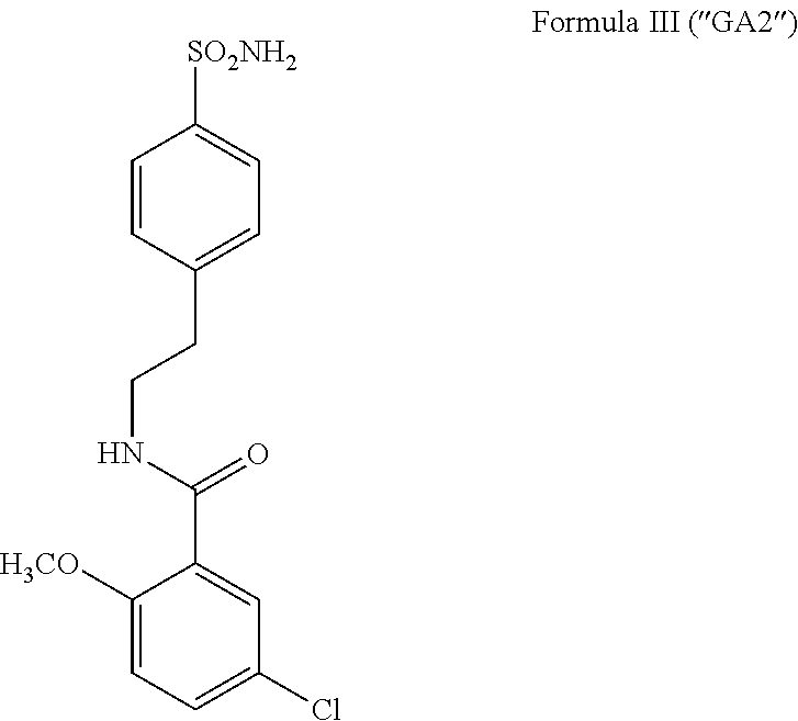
C1=CC(CCNC(=O)C2=CC(Cl)=CC=C2[H3CO])=CC=C1[SO2NH2]
